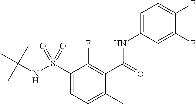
C1(C(NC2=CC=C(F)C(F)=C2)=O)=C(F)C(S(=O)(=O)NC(C)(C)C)=CC=C1C
